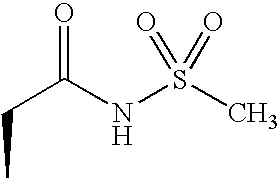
CCC(=O)NS(=O)(=O)C
